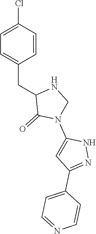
C1=C(Cl)C=CC(CC2C(=O)N(C3=CC(C4=CC=NC=C4)=NN3)CN2)=C1
